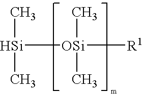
[Si]([OSi]([R1])(C)C)(C)C
